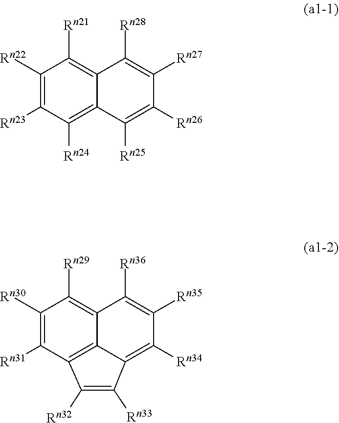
C1([Rn30])=C([Rn31])C2=C3C(=C1[Rn29])C([Rn36])=C([Rn35])C([Rn34])=C3C([Rn33])=C2[Rn32].C1([Rn22])=C([Rn23])C([Rn24])=C2C(=C1[Rn21])C([Rn28])=C([Rn27])C([Rn26])=C2[Rn25]
